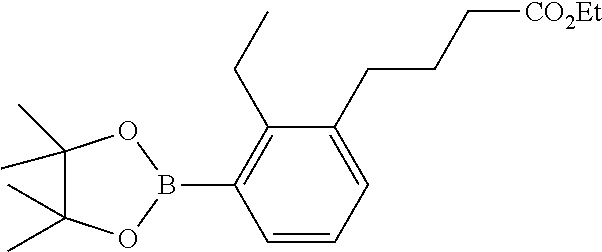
C1=CC=C(CCC[CO2Et])C(CC)=C1B1OC(C)(C)C(C)(C)O1
